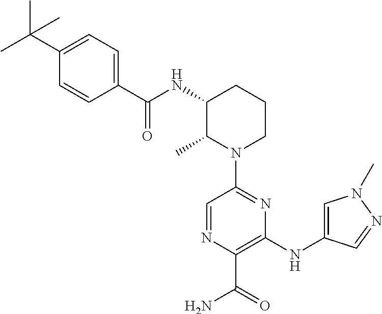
N(C1C(C)N(C2=NC(NC3=CN(C)N=C3)=C(C(N)=O)N=C2)CCC1)C(C1=CC=C(C(C)(C)C)C=C1)=O
